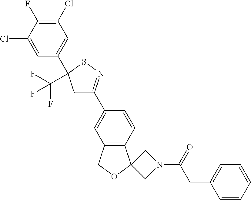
C1(Cl)=C(F)C(Cl)=CC(C2(C(F)(F)F)CC(C3=CC4=C(C=C3)C3(OC4)CN(C(=O)CC4=CC=CC=C4)C3)=NS2)=C1
